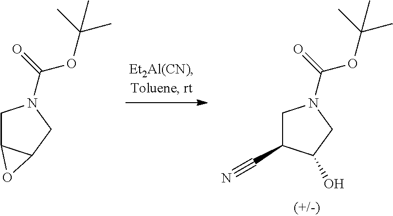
C1C2C(CN1C(=O)OC(C)(C)C)O2.C1C(C#N)C(O)CN1C(=O)OC(C)(C)C
